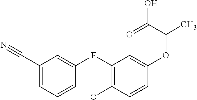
O=C(C(OC1=CC(FC2=CC(C#N)=CC=C2)=C(O)C=C1)C)O
